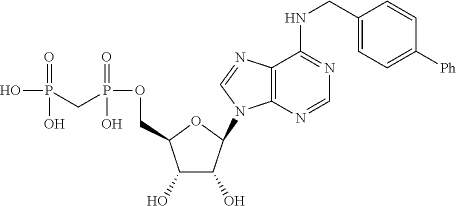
C1(O)C(O)C(N2C3=C(N=C2)C(NCC2=CC=C([Ph])C=C2)=NC=N3)OC1COP(CP(O)(=O)O)(=O)O
